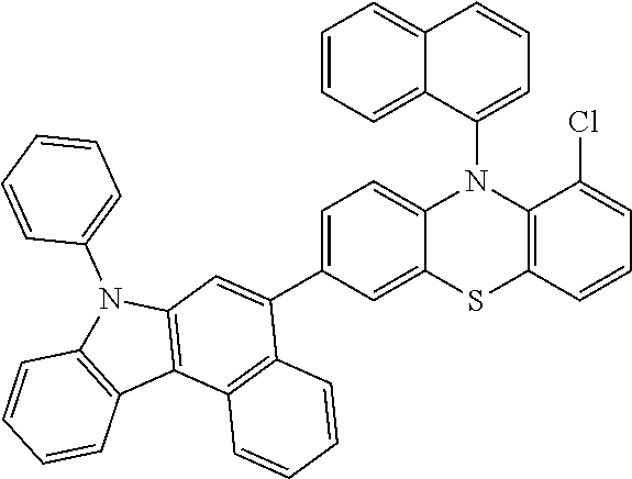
C1=C(C2=CC3=C(C4=C(N3C3=CC=CC=C3)C=CC=C4)C3=C2C=CC=C3)C=C2C(=C1)N(C1=CC=CC3=CC=CC=C13)C1=C(S2)C=CC=C1Cl
